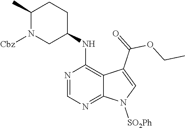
C1(C)N([Cbz])CC(NC2=C3C(=NC=N2)N([SO2Ph])C=C3C(=O)OCC)CC1
